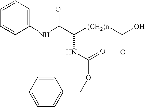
C1=CC=CC(NC(C(NC(=O)OCC2=CC=CC=C2)[(CH2)n]C(O)=O)=O)=C1
